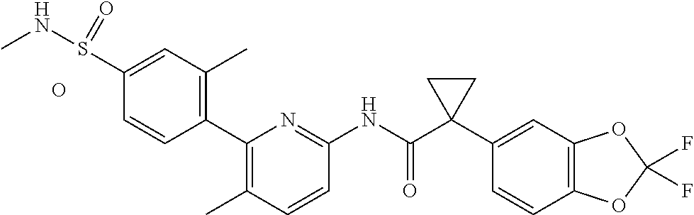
C1(C2=C(C)C=C(S(NC)=O)C=C2)=C(C)C=CC(NC(C2(C3=CC4=C(C=C3)OC(F)(F)O4)CC2)=O)=N1.O
